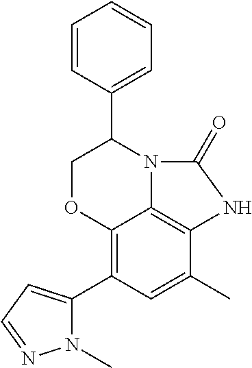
C12=C(C3=CC=NN3C)C=C(C)C3=C1N(C(C1=CC=CC=C1)CO2)C(=O)N3
